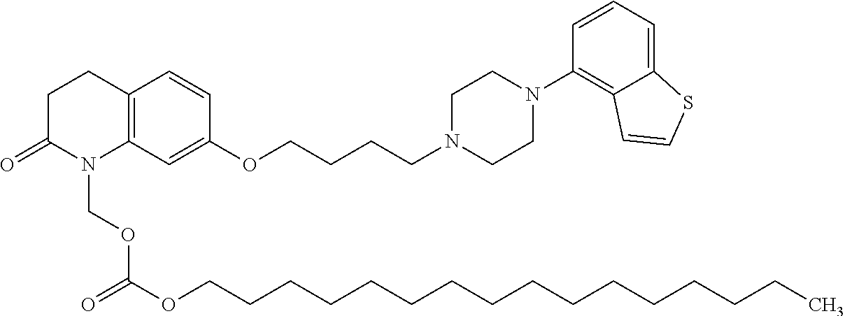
C12=C(C=C(OCCCCN3CCN(C4=C5C(=CC=C4)SC=C5)CC3)C=C1)N(COC(=O)OCCCCCCCCCCCCCCCC)C(=O)CC2
